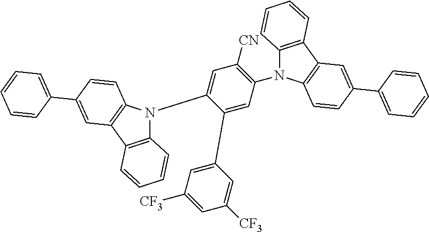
C1(C2=CC([CF3])=CC([CF3])=C2)=CC(N2C3=C(C4=C2C=CC(C2=CC=CC=C2)=C4)C=CC=C3)=C([CN])C=C1N1C2=C(C3=C1C=CC(C1=CC=CC=C1)=C3)C=CC=C2
